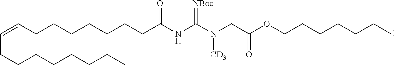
C(CCCCCCCC(NC(N(CC(OCCCCCCC)=O)[CD3])=[NBoc])=O)=CCCCCCCCC
